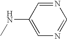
N1=CC(NC)=CN=C1
